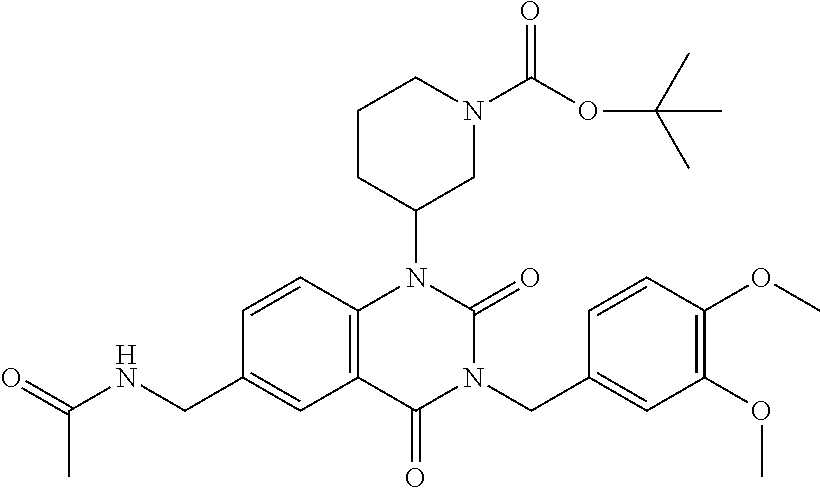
C1=CC2=C(C=C1CNC(=O)C)C(=O)N(CC1=CC(OC)=C(OC)C=C1)C(=O)N2C1CN(C(OC(C)(C)C)=O)CCC1
